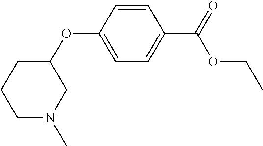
C1N(C)CC(OC2=CC=C(C(OCC)=O)C=C2)CC1
